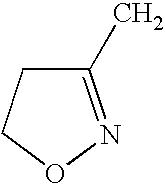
C1(C)=NOCC1
